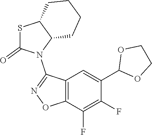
C12=C(C(F)=C(F)C(C3OCCO3)=C1)ON=C2N1C2C(SC1=O)CCCC2
